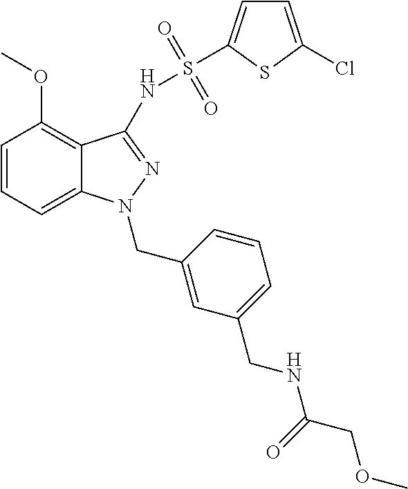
C1=CC=C2C(=C1OC)C(NS(=O)(=O)C1=CC=C(Cl)S1)=NN2CC1=CC(CNC(=O)COC)=CC=C1
